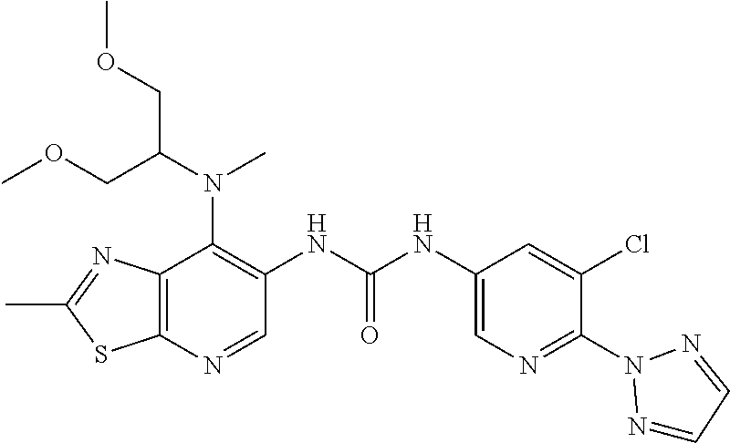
C12=C(N=CC(NC(NC3=CN=C(N4N=CC=N4)C(Cl)=C3)=O)=C1N(C(COC)COC)C)SC(C)=N2
